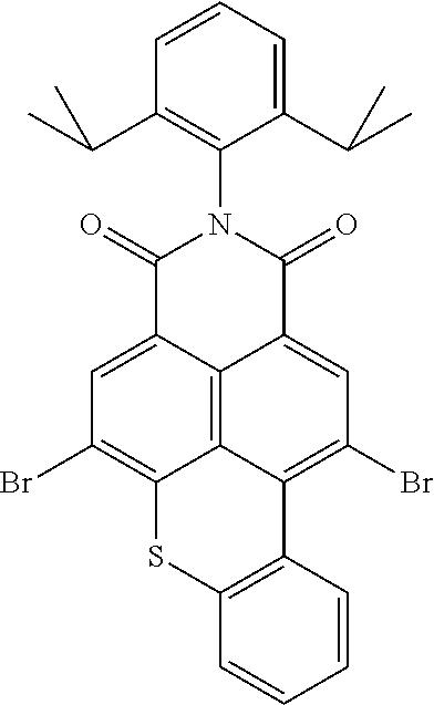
C1(=O)C2=CC(Br)=C3C4=C2C(=CC(Br)=C4C2=C(S3)C=CC=C2)C(=O)N1C1=C(C(C)C)C=CC=C1C(C)C
